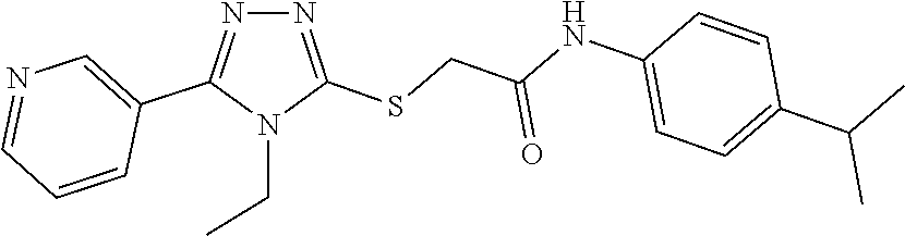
C1(NC(CSC2=NN=C(C3=CN=CC=C3)N2CC)=O)=CC=C(C(C)C)C=C1
